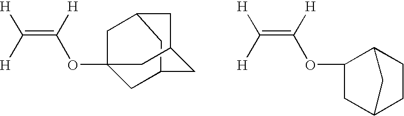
C(=C([H])OC12CC3CC(C1)CC(C2)C3)([H])[H].C(=C([H])OC1CC2CCC1C2)([H])[H]
